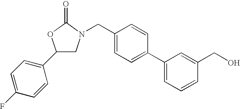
C1(C2=CC=C(F)C=C2)CN(CC2=CC=C(C3=CC=CC(CO)=C3)C=C2)C(=O)O1
